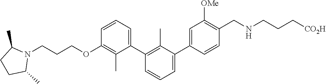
C1(OCCCN2C(C)CCC2C)=C(C)C(C2=C(C)C(C3=CC([OMe])=C(CNCCC[CO2H])C=C3)=CC=C2)=CC=C1
